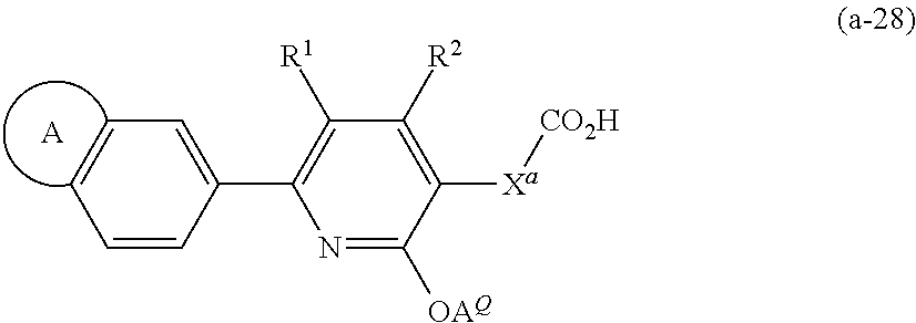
C1=CC(C2=C([R1])C([R2])=C([Xa][CO2H])C([OAQ])=N2)=CC=C1.[A]
